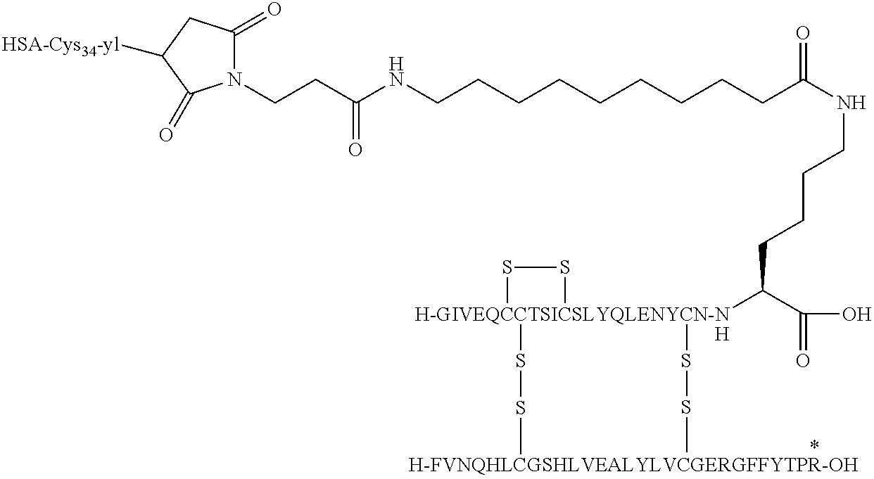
N1(CCC(NCCCCCCCCCC(NCCCCC([H-GIVEQCCTSICSLYQLENYCN-NH]2(SSC)(SSC)SS2)C(O)=O)=O)=O)C(=O)CC([HSA-Cys34-yl])C1=O
